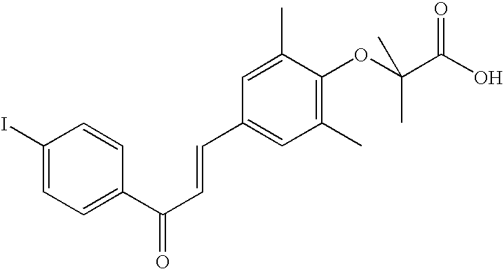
C1(C(C=CC2=CC(C)=C(OC(C(O)=O)(C)C)C(C)=C2)=O)=CC=C(I)C=C1
